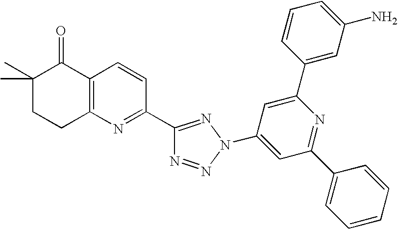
C1(C)(C)CCC2=C(C1=O)C=CC(C1=NN(C3=CC(C4=CC=CC=C4)=NC(C4=CC(N)=CC=C4)=C3)N=N1)=N2
